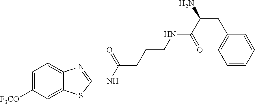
C1=C([F3CO])C=C2C(=C1)N=C(NC(CCCNC(C(CC1=CC=CC=C1)N)=O)=O)S2
